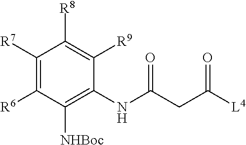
C1([R7])=C([R6])C([NHBoc])=C(NC(CC([L4])=O)=O)C([R9])=C1[R8]
